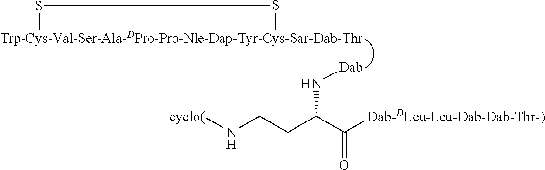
[Trp-Cys-Val-Ser-Ala-DPro-Pro-Nle-Dap-Tyr-Cys-Sar-Dab-Thr]1SS1.[Dab]NC(CCN[cyclo(])C([Dab-DLeu-Leu-Dab-Dab-Thr-)])=O
